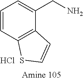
C12=C(C(CN)=CC=C1)C=CS2.Cl
